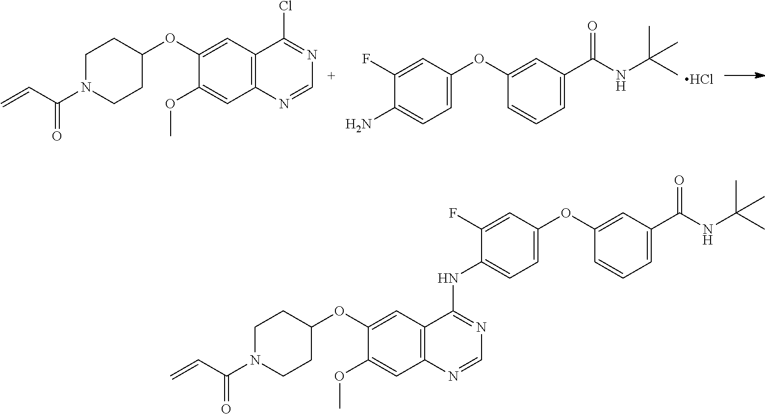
C12=C(C=C(OC3CCN(C(C=C)=O)CC3)C(OC)=C1)C(Cl)=NC=N2.C1=C(OC2=CC(C(NC(C)(C)C)=O)=CC=C2)C=C(F)C(N)=C1.Cl.C1=C(OC2=CC(C(NC(C)(C)C)=O)=CC=C2)C=C(F)C(NC2=NC=NC3=C2C=C(OC2CCN(C(C=C)=O)CC2)C(OC)=C3)=C1
